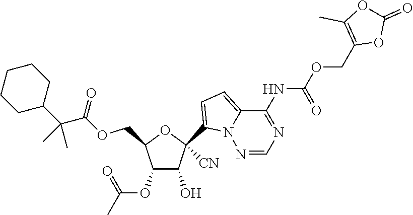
C1(O)C(OC(C)=O)C(COC(=O)C(C2CCCCC2)(C)C)OC1(C1=CC=C2N1N=CN=C2NC(=O)OCC1=C(C)OC(=O)O1)[CN]
